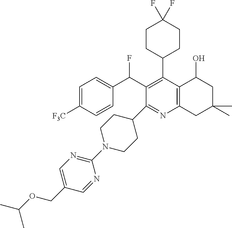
C1(N2CCC(C3=NC4=C(C(C5CCC(F)(F)CC5)=C3C(C3=CC=C([F3C])C=C3)F)C(O)CC(C)(C)C4)CC2)=NC=C(COC(C)C)C=N1
